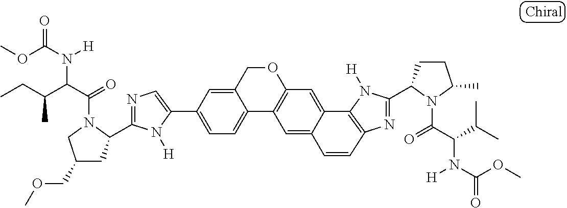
C1=C(C2=CC=C3C(=C2)COC2=C3C=C3C(=C2)C2=C(N=C(C4CCC(C)N4C(=O)C(C(C)C)N([H])C(OC)=O)N2[H])C=C3)N([H])C(C2CC(COC)CN2C(=O)C(C(CC)C)N([H])C(OC)=O)=N1
